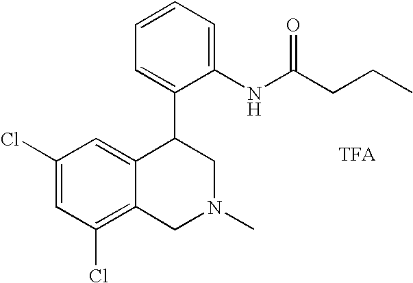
C1(Cl)=C2C(=CC(Cl)=C1)C(C1=CC=CC=C1NC(CCC)=O)CN(C)C2
